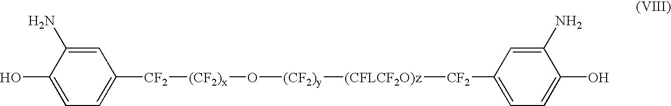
C1(O)=CC=C([CF2][(CF2)x]O[(CF2)y][(CFLCF2O)z][CF2]C2=CC=C(O)C(N)=C2)C=C1N
